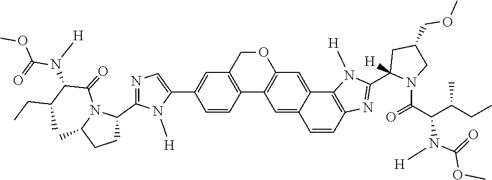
C1=CC2=C(C=C1C1=CN=C(C3N(C(=O)C(C(CC)C)N([H])C(=O)OC)C(C)CC3)N1[H])COC1=C2C=C2C(=C1)C1=C(C=C2)N=C(C2([H])N(C(C(C(CC)C)N([H])C(=O)OC)=O)CC(COC)C2)N1[H]
